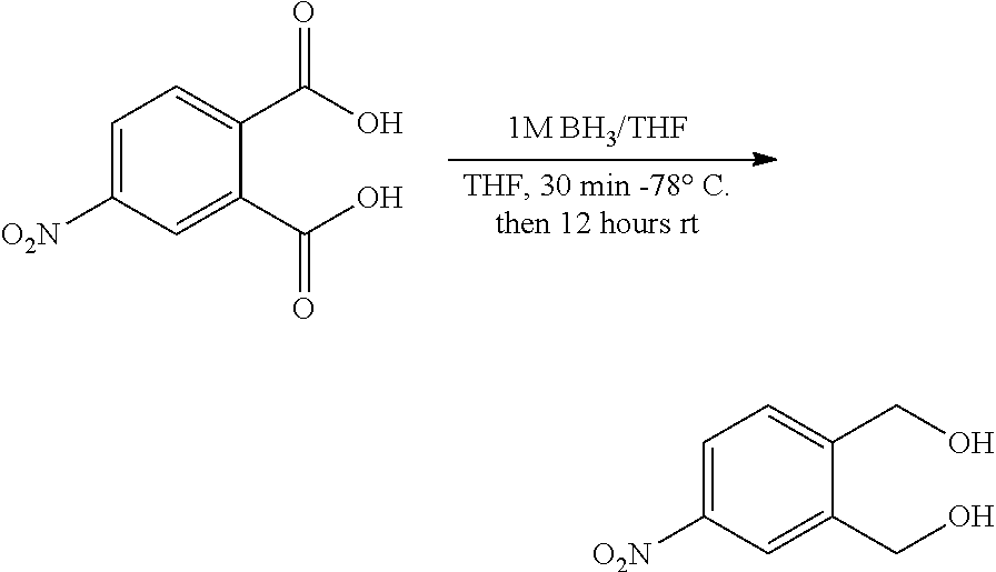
C1=C([O2N])C=C(C(O)=O)C(C(O)=O)=C1.C1=C([O2N])C=C(CO)C(CO)=C1
